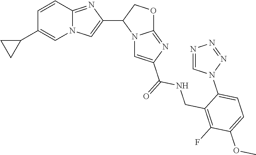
N12C(=NC(C3N4C(=NC(C(NCC5=C(F)C(OC)=CC=C5N5N=NN=C5)=O)=C4)OC3)=C1)C=CC(C1CC1)=C2
